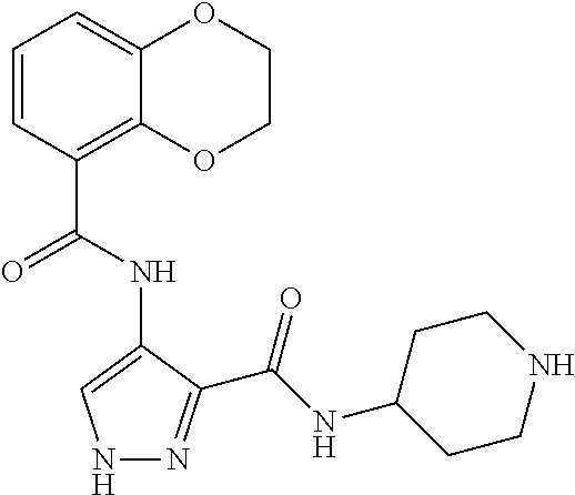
N1N=C(C(NC2CCNCC2)=O)C(NC(C2=C3C(=CC=C2)OCCO3)=O)=C1
